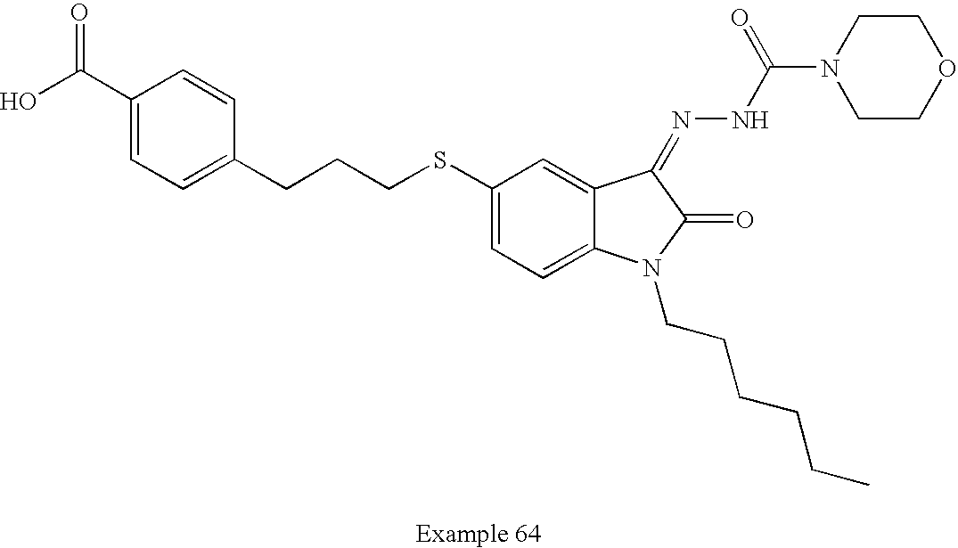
C1(C(O)=O)=CC=C(CCCSC2=CC=C3C(=C2)C(=NNC(N2CCOCC2)=O)C(=O)N3CCCCCC)C=C1
